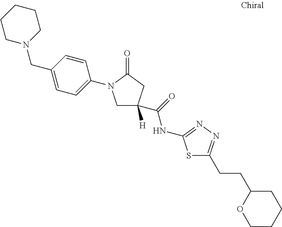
C1N(CC2=CC=C(N3CC([H])(C(NC4=NN=C(CCC5OCCCC5)S4)=O)CC3=O)C=C2)CCCC1
